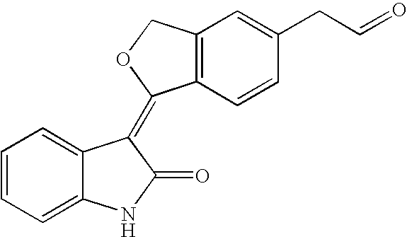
C1=C2C(=CC=C1)NC(=O)C2=C1C2=C(CO1)C=C(CC=O)C=C2
